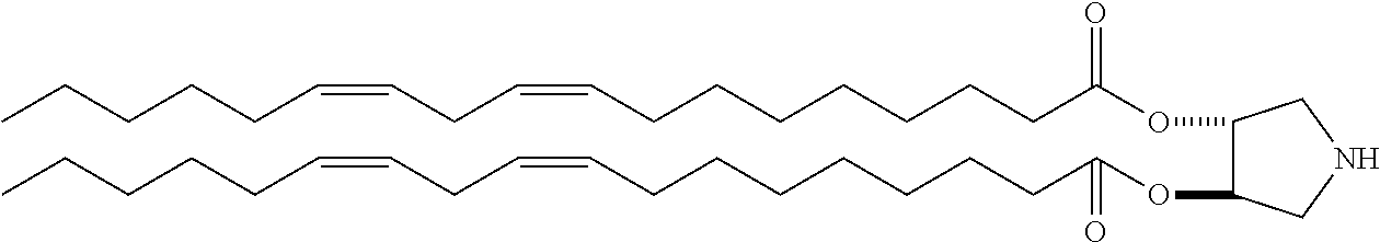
O(C(CCCCCCCC=CCC=CCCCCC)=O)C1C(OC(CCCCCCCC=CCC=CCCCCC)=O)CNC1
